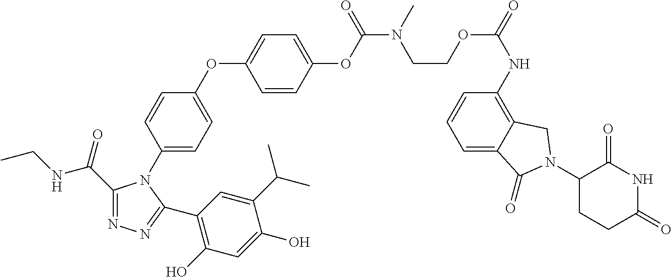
C1(C(NCC)=O)=NN=C(C2=C(O)C=C(O)C(C(C)C)=C2)N1C1=CC=C(OC2=CC=C(OC(=O)N(CCOC(NC3=C4C(=CC=C3)C(=O)N(C3CCC(=O)NC3=O)C4)=O)C)C=C2)C=C1
